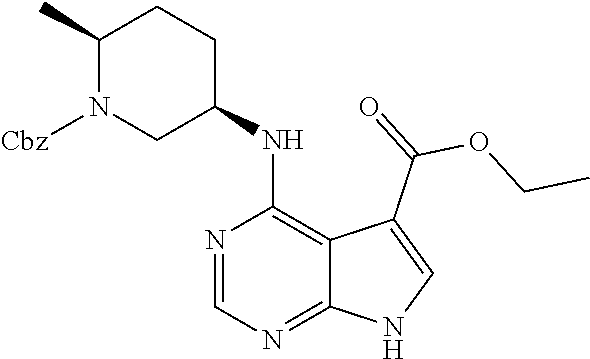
C1(C)N([Cbz])CC(NC2=C3C(=NC=N2)NC=C3C(=O)OCC)CC1
